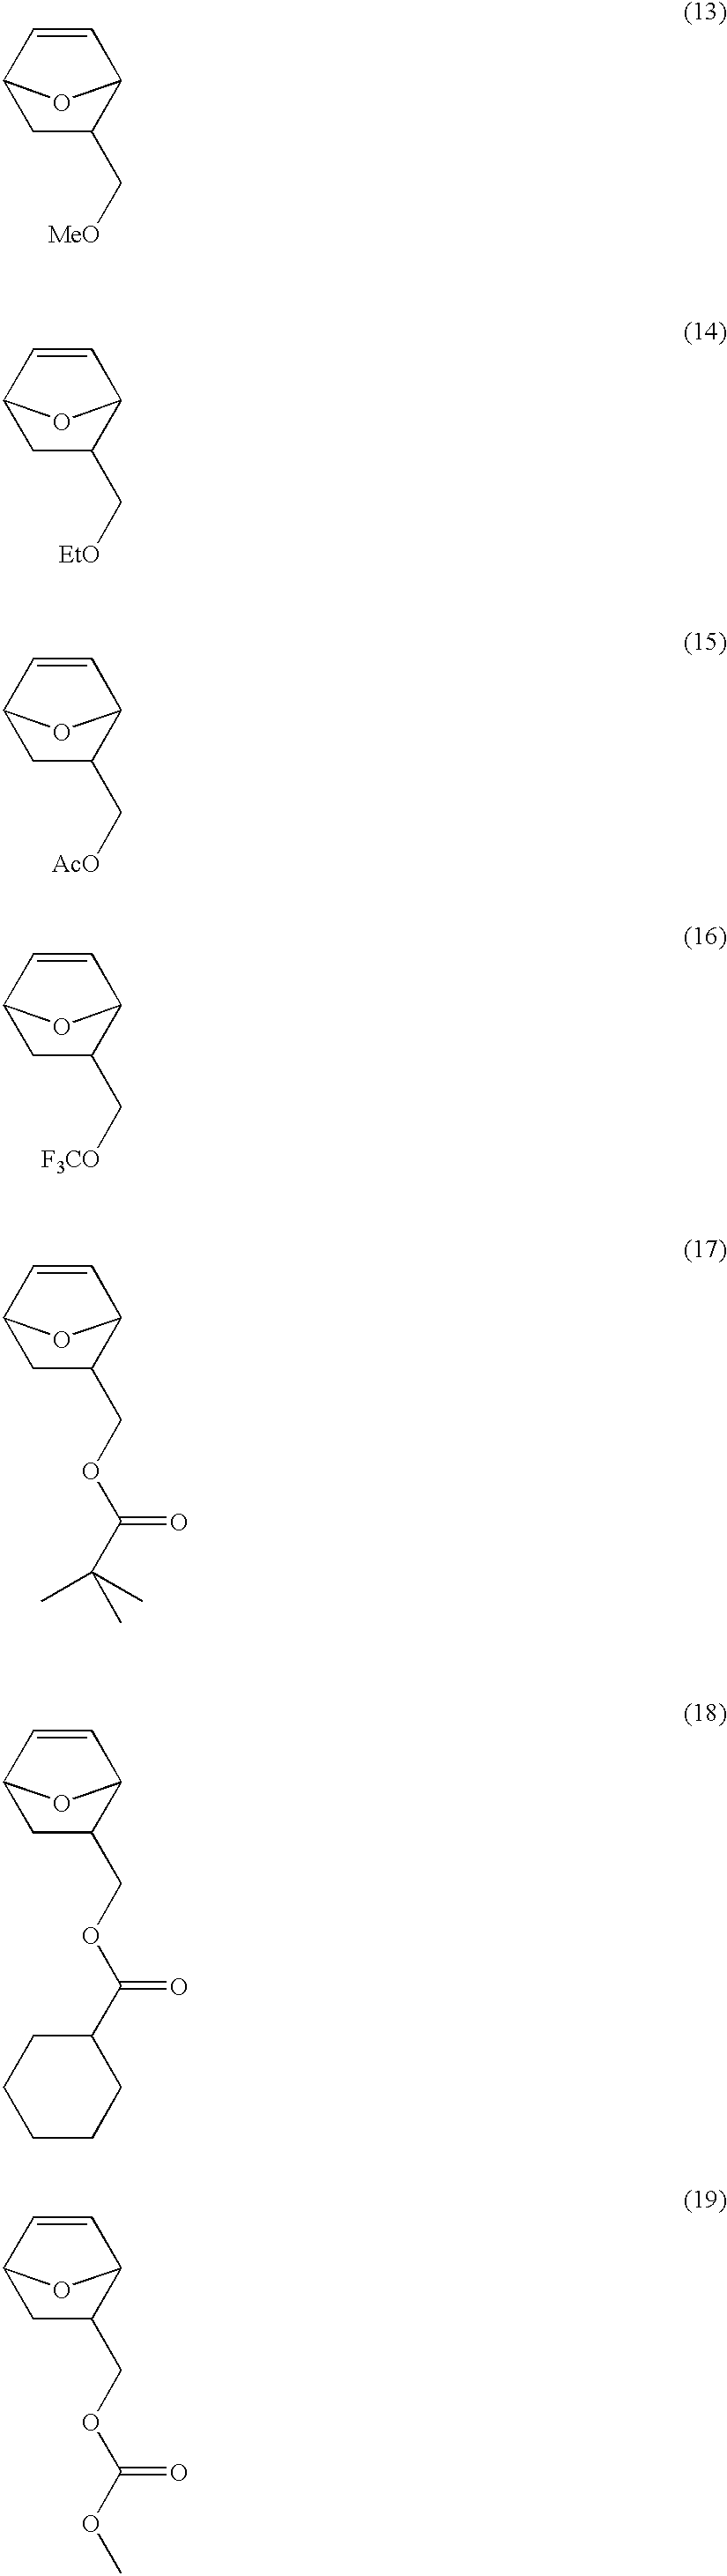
C12CC(C[MeO])C(C=C1)O2.C12CC(C[EtO])C(C=C1)O2.C12CC(C[AcO])C(C=C1)O2.C12CC(C[F3CO])C(C=C1)O2.C12CC(COC(C(C)(C)C)=O)C(C=C1)O2.C12CC(COC(C3CCCCC3)=O)C(C=C1)O2.C12CC(COC(OC)=O)C(C=C1)O2
